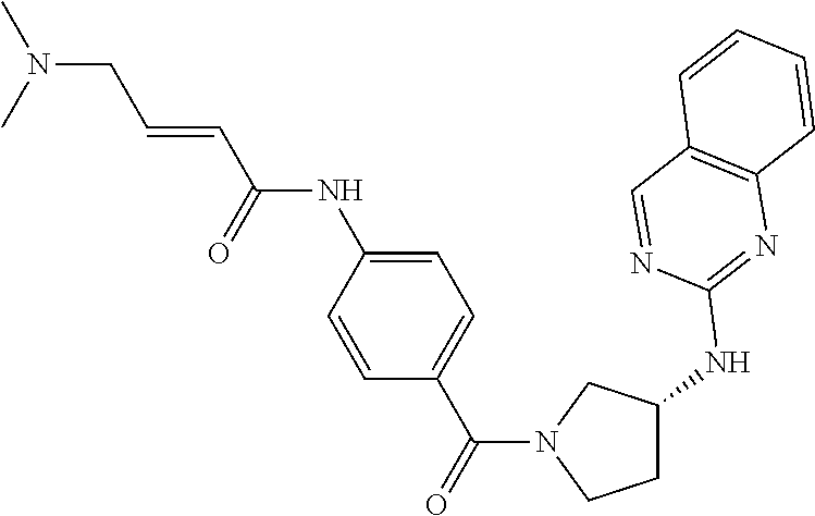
C1(NC2=NC3=C(C=N2)C=CC=C3)CCN(C(C2=CC=C(NC(C=CCN(C)C)=O)C=C2)=O)C1
